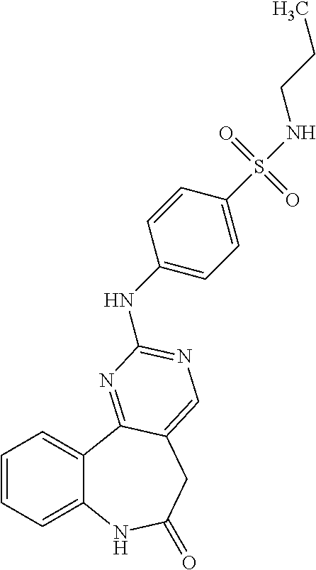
C1=CC=C2C(=C1)C1=NC(NC3=CC=C(S(NCCC)(=O)=O)C=C3)=NC=C1CC(=O)N2
